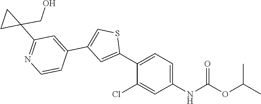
S1C(C2=CC=C(NC(OC(C)C)=O)C=C2Cl)=CC(C2=CC(C3(CO)CC3)=NC=C2)=C1
